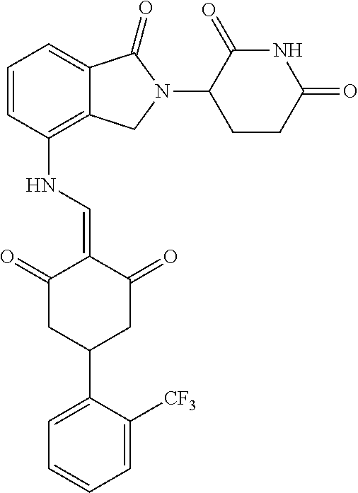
C1(NC=C2C(=O)CC(C3=CC=CC=C3[CF3])CC2=O)=C2C(=CC=C1)C(=O)N(C1C(=O)NC(=O)CC1)C2
